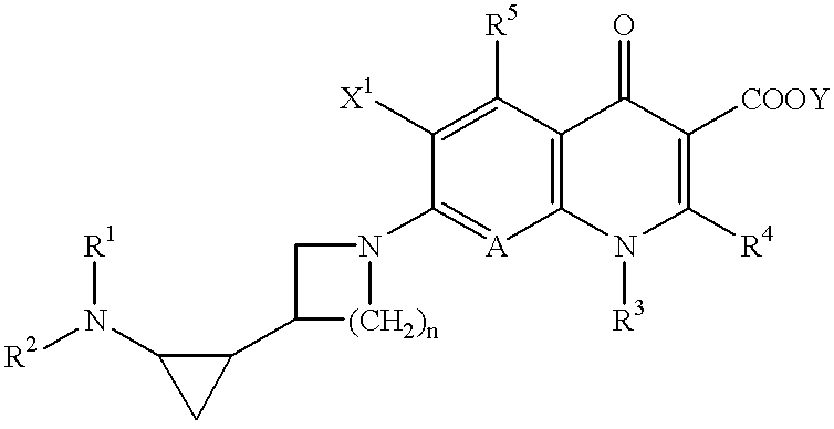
[R2]N(C1CC1C1CN(C2=[A]C3=C(C([R5])=C2[X1])C(=O)C([COOY])=C([R4])N3[R3])[(CH2)n]1)[R1]
